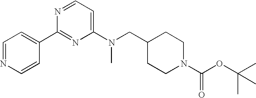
C1=NC=CC(C2=NC(N(CC3CCN(C(OC(C)(C)C)=O)CC3)C)=CC=N2)=C1
